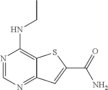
N(C1=C2C(=NC=N1)C=C(C(=O)N)S2)CC
